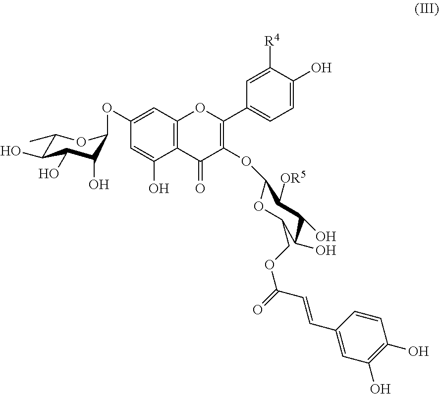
C1(C)C(O)C(O)C(O)C(OC2=CC3=C(C(O)=C2)C(=O)C(OC2OC(COC(=O)C=CC4=CC(O)=C(O)C=C4)C(O)C(O)C2[OR5])=C(C2=CC=C(O)C([R4])=C2)O3)O1
